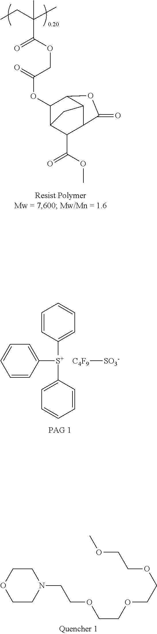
O(C(=O)C(C)(CC)C)CC(=O)OC1C2C(C(OC)=O)C3C(C1OC3=O)C2.C1([S+](C2=CC=CC=C2)C2=CC=CC=C2)=CC=CC=C1.[C4F9][SO3-].C1COCCN1CCOCCOCCOCCOC
